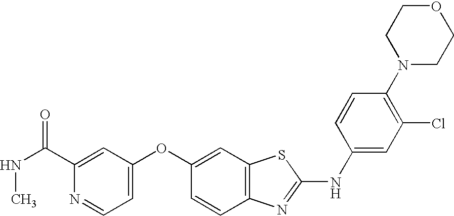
C1(C(=O)NC)=CC(OC2=CC3=C(C=C2)N=C(NC2=CC(Cl)=C(N4CCOCC4)C=C2)S3)=CC=N1
